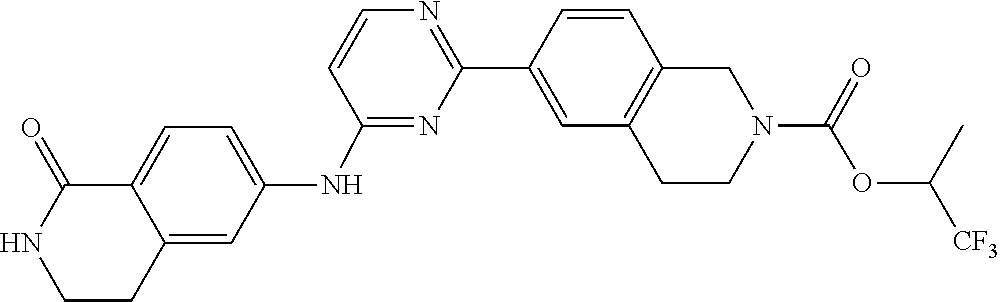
C1=CN=C(C2=CC3=C(C=C2)CN(C(OC([CF3])C)=O)CC3)N=C1NC1=CC=C2C(=C1)CCNC2=O
